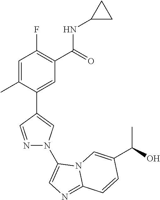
C1=C(C)C(C2=CN(C3=CN=C4N3C=C(C(O)C)C=C4)N=C2)=CC(C(=O)NC2CC2)=C1F
